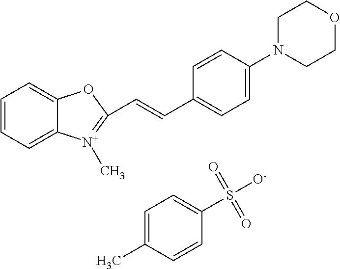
C1=CC=C2C(=C1)OC(C=CC1=CC=C(N3CCOCC3)C=C1)=[N+]2C.C1=C(C)C=CC(S([O-])(=O)=O)=C1
